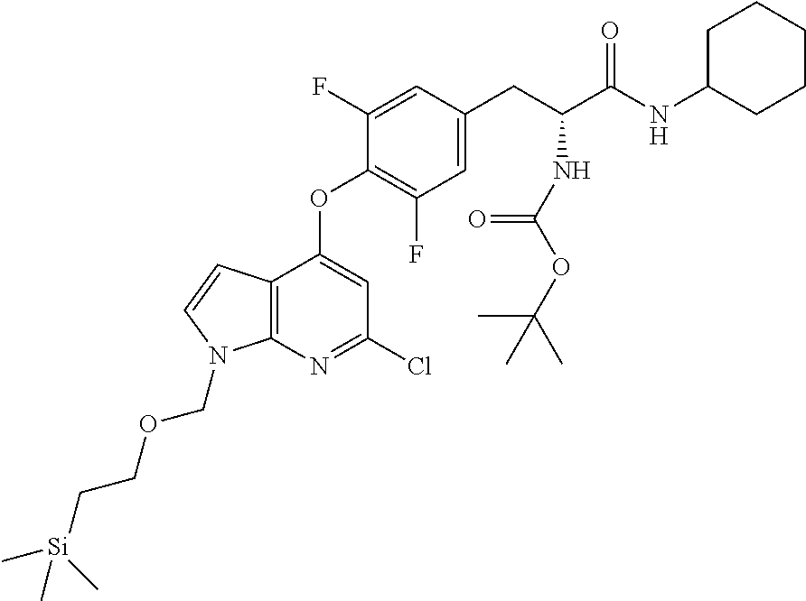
C1(F)=CC(CC(C(NC2CCCCC2)=O)NC(OC(C)(C)C)=O)=CC(F)=C1OC1=CC(Cl)=NC2=C1C=CN2COCC[Si](C)(C)C
